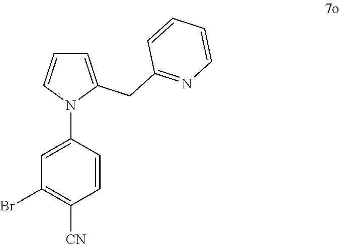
C1=C(CC2=NC=CC=C2)N(C2=CC(Br)=C([CN])C=C2)C=C1
